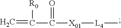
C=C(C([X01][L4]C)=O)[R0]
